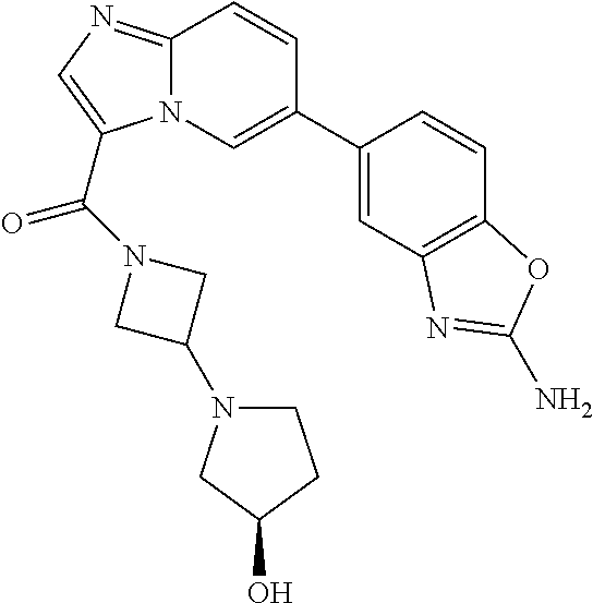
C1(C2=CN3C(=NC=C3C(=O)N3CC(N4CCC(O)C4)C3)C=C2)=CC2=C(C=C1)OC(N)=N2
